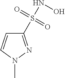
C1(S(NO)(=O)=O)=NN(C)C=C1
